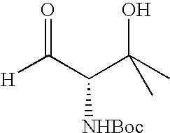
[H]C(C(C(C)(O)C)[NHBoc])=O
